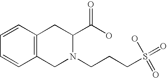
C1=CC2=C(C=C1)CN(CCCS(=O)(=O)O)C(C(O)=O)C2
